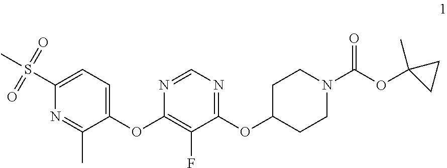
C1(OC2=C(F)C(OC3CCN(C(OC4(C)CC4)=O)CC3)=NC=N2)=CC=C(S(C)(=O)=O)N=C1C
